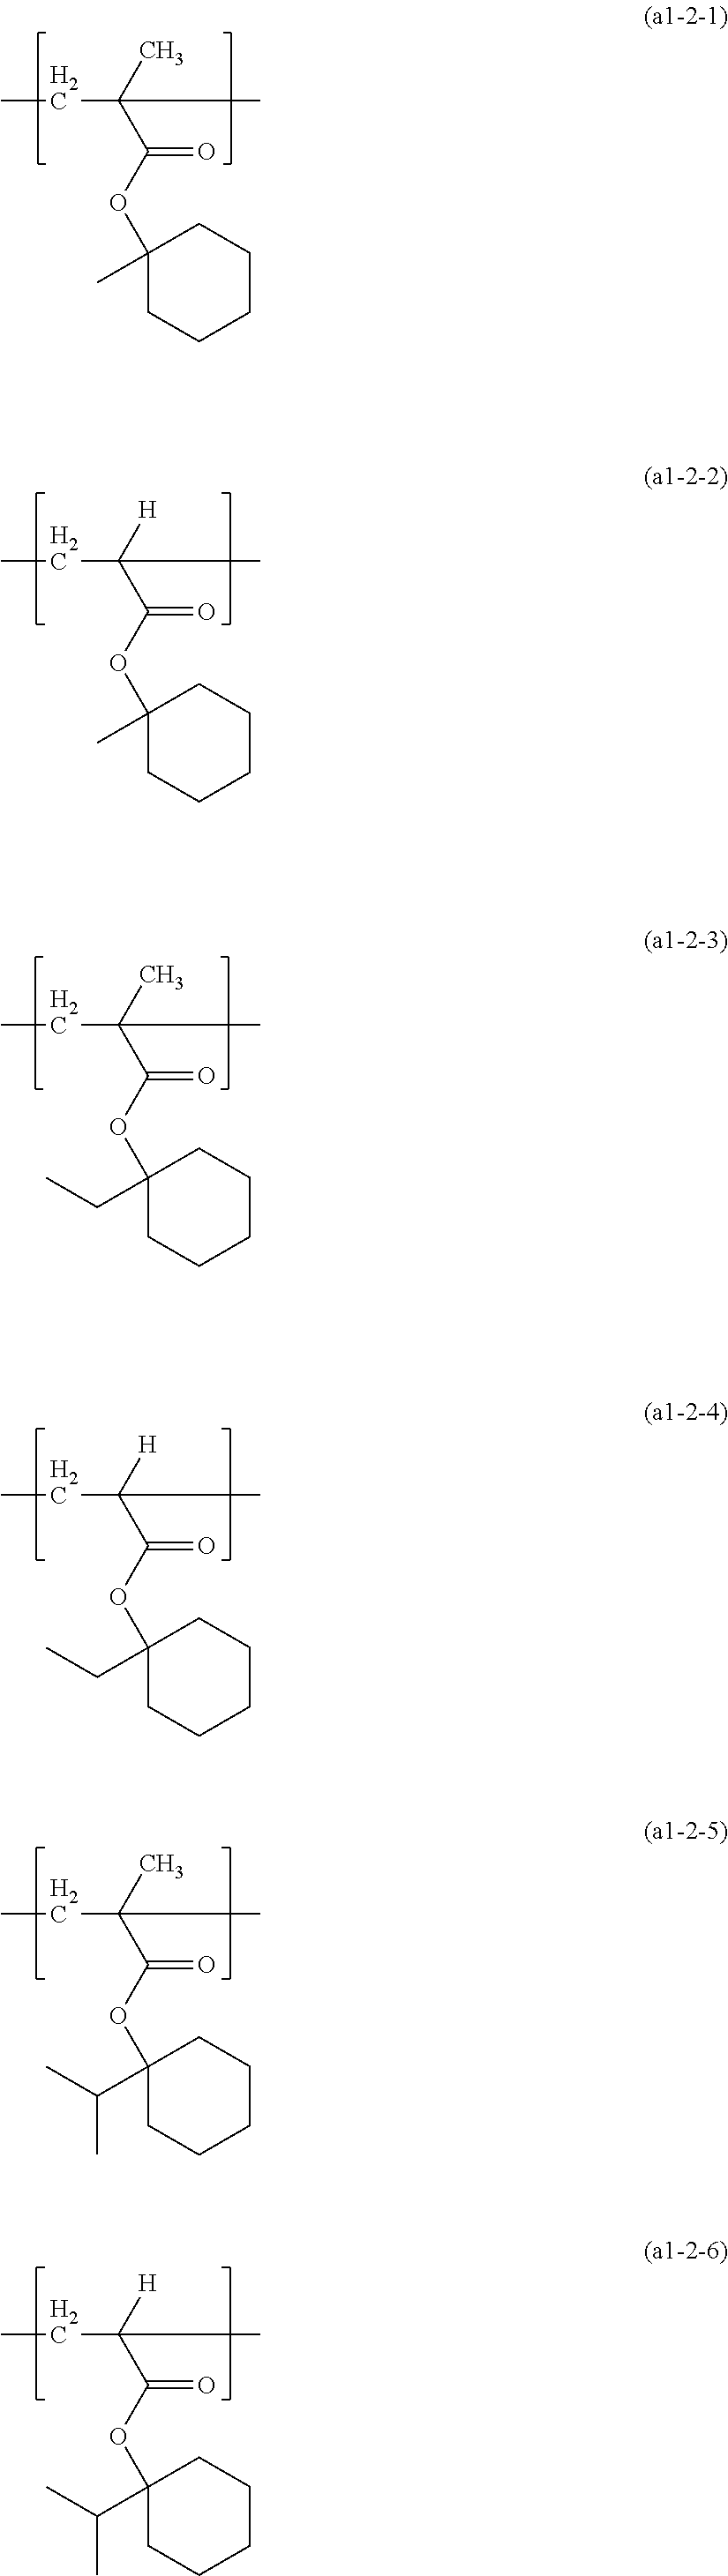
CCC(C(OC1(C(C)C)CCCCC1)=O)(C)C.CCC(C(OC1(C(C)C)CCCCC1)=O)([H])C.CCC(C(OC1(C)CCCCC1)=O)(C)C.CCC(C(OC1(C)CCCCC1)=O)([H])C.CCC(C(OC1(CC)CCCCC1)=O)(C)C.CCC(C(OC1(CC)CCCCC1)=O)([H])C
